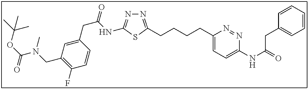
N1=C(CCCCC2=CC=C(NC(=O)CC3=CC=CC=C3)N=N2)SC(NC(CC2=CC(CN(C(OC(C)(C)C)=O)C)=C(F)C=C2)=O)=N1
